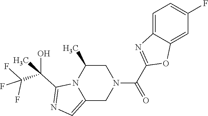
C1C(C)N2C(=CN=C2C(O)(C)C(F)(F)F)CN1C(C1=NC2=CC=C(F)C=C2O1)=O
